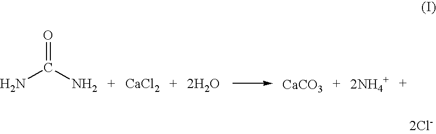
O=C(N)N.[CaCl2].[2H2O].[CaCO3].[2NH4+].[2Cl-]
